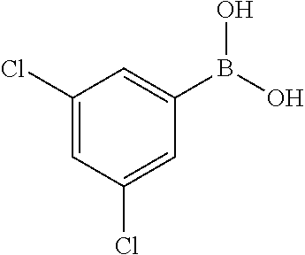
C1(Cl)=CC(Cl)=CC(B(O)O)=C1
